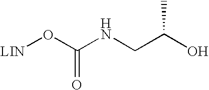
[LIN]OC(NCC(O)C)=O
